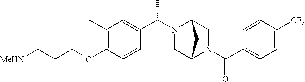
C(CCOC1=C(C)C(C)=C(C(N2CC3N(C(C4=CC=C([CF3])C=C4)=O)CC2C3)C)C=C1)[MeHN]
